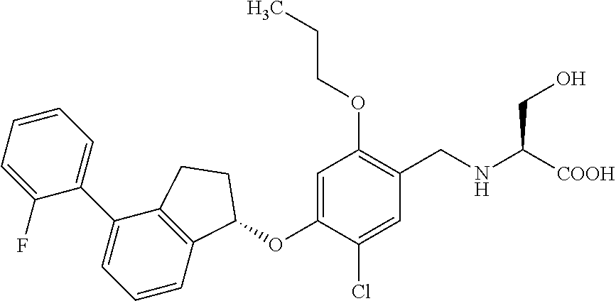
C1(F)=CC=CC=C1C1=CC=CC2=C1CCC2OC1=CC(OCCC)=C(CNC([COOH])CO)C=C1Cl
